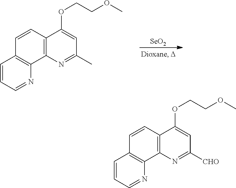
[SeO2].C1=CC=NC2=C1C=CC1=C2N=C(C)C=C1OCCOC.C1=CC=NC2=C1C=CC1=C2N=C([CHO])C=C1OCCOC
